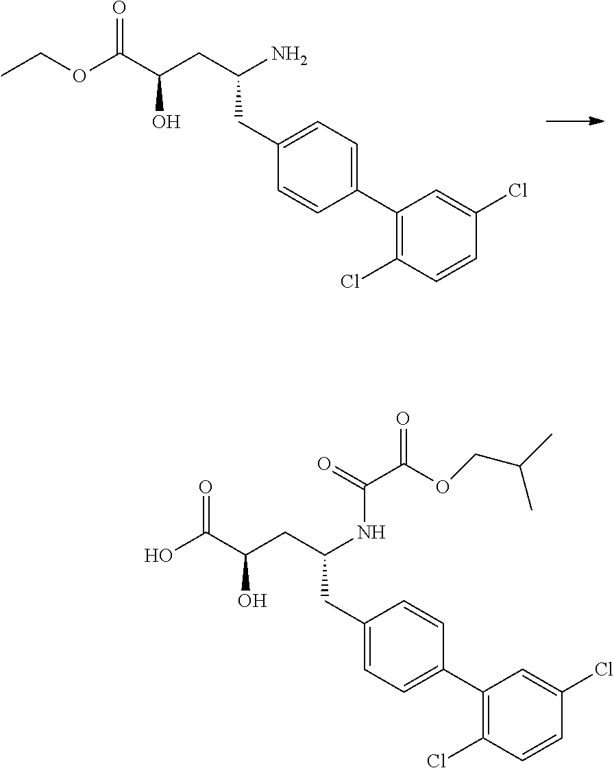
CCOC(C(CC(N)CC1=CC=C(C2=C(Cl)C=CC(Cl)=C2)C=C1)O)=O.OC(C(CC(NC(C(OCC(C)C)=O)=O)CC1=CC=C(C2=C(Cl)C=CC(Cl)=C2)C=C1)O)=O
